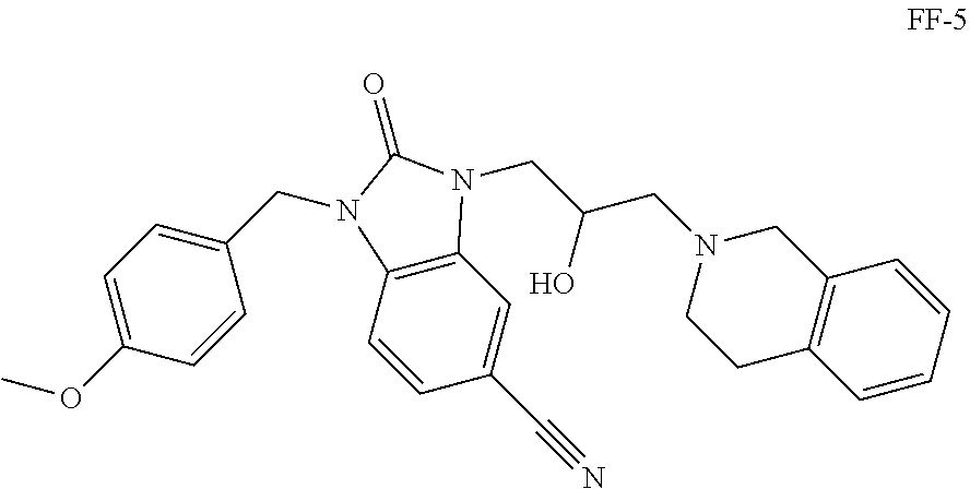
C1(CN2C3=C(C=C(C#N)C=C3)N(CC(CN3CCC4=C(C3)C=CC=C4)O)C2=O)=CC=C(OC)C=C1
